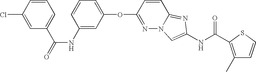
O(C1=NN2C(=NC(NC(=O)C3=C(C)C=CS3)=C2)C=C1)C1=CC=CC(NC(=O)C2=CC=CC(Cl)=C2)=C1
